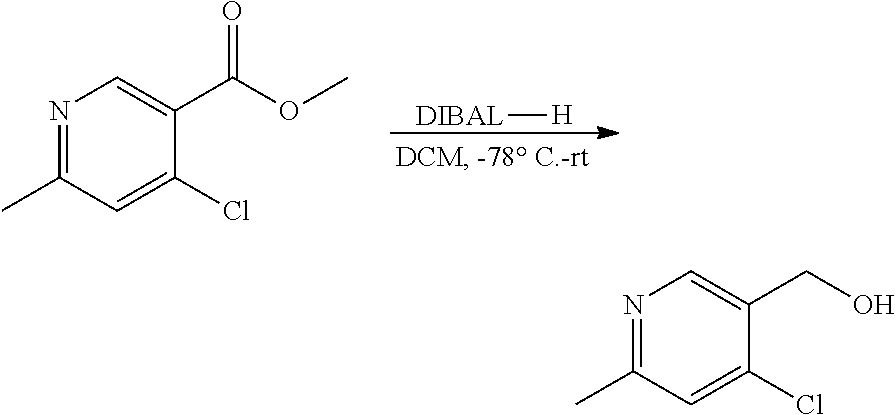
N1=C(C)C=C(Cl)C(C(OC)=O)=C1.[DIBAL][H].N1=C(C)C=C(Cl)C(CO)=C1
